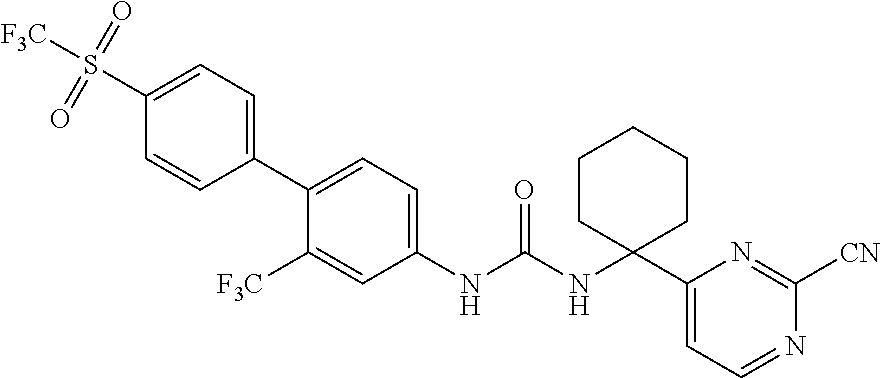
C1(NC(NC2(C3=CC=NC([CN])=N3)CCCCC2)=O)=CC=C(C2=CC=C(S([F3C])(=O)=O)C=C2)C([F3C])=C1
